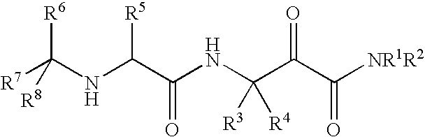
[R7]C(NC(C(NC(C(C([NR1R2])=O)=O)([R3])[R4])=O)[R5])([R6])[R8]
